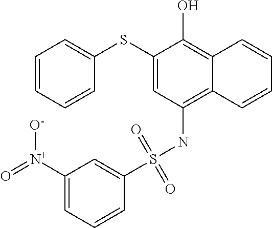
C1(SC2=CC=CC=C2)=CC(NS(C2=CC([N+](=O)[O-])=CC=C2)(=O)=O)=C2C(=C1O)C=CC=C2
